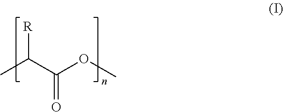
CC(C(OC)=O)[R]
